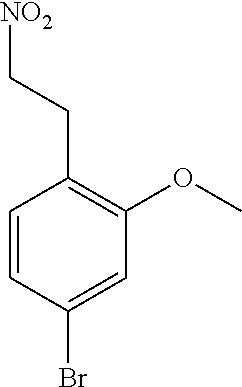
C1(CC[NO2])=C(OC)C=C(Br)C=C1
